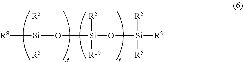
[R5][Si]([R8])([R5])O[Si]([R5])([R10])O[Si]([R5])([R5])[R9]
